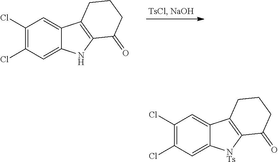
C1(Cl)=C(Cl)C=C2C(=C1)C1=C([NTs]2)C(=O)CCC1.C1(Cl)=C(Cl)C=C2C(=C1)C1=C(N2)C(=O)CCC1
